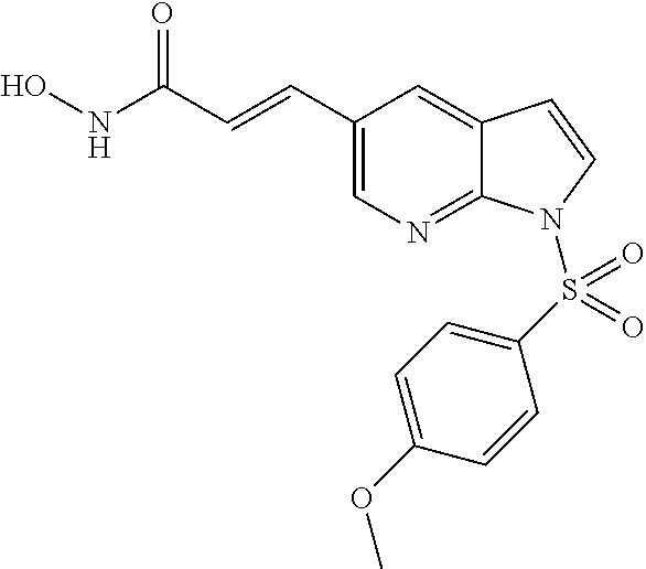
ONC(C=CC1=CN=C2C(=C1)C=CN2S(C1=CC=C(OC)C=C1)(=O)=O)=O
